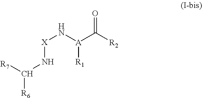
[R7]C(N[X]N[A](C([R2])=O)[R1])[R6]
